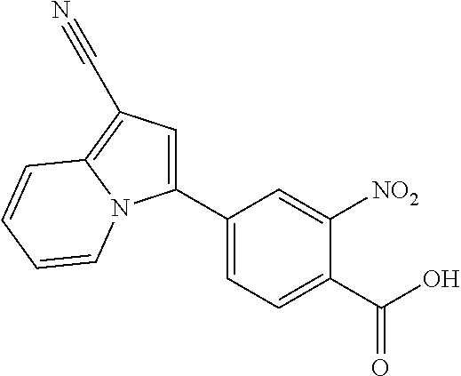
C1(C2=CC=C(C(O)=O)C([NO2])=C2)=CC(C#N)=C2N1C=CC=C2
